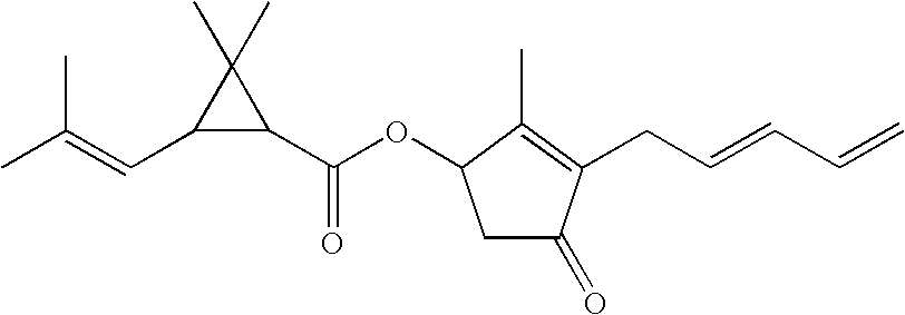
C1(C=C(C)C)C(C(OC2CC(=O)C(CC=CC=C)=C2C)=O)C1(C)C
